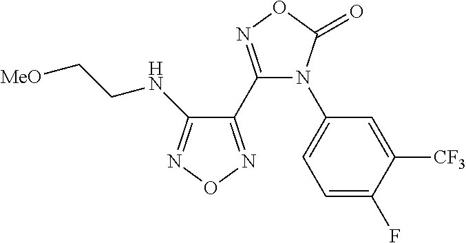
C1(C2=NOC(=O)N2C2=CC=C(F)C([CF3])=C2)=NON=C1NCC[MeO]
